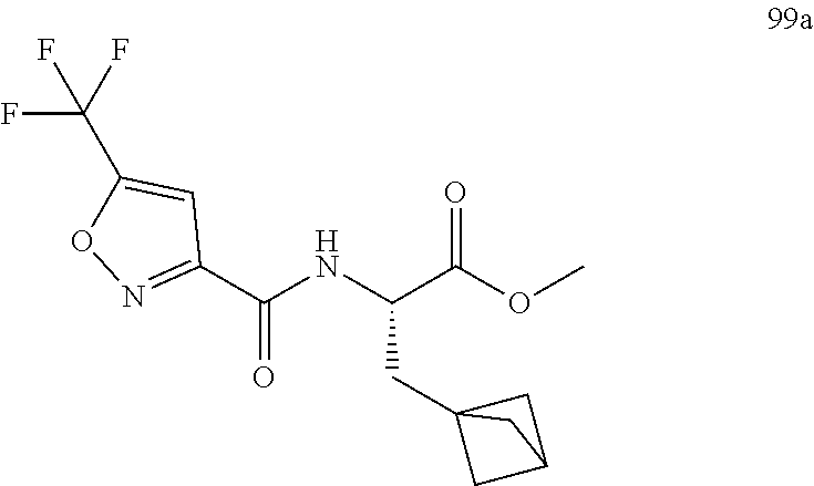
C(C(OC)=O)(NC(C1=NOC(C(F)(F)F)=C1)=O)CC12CC(C1)C2
